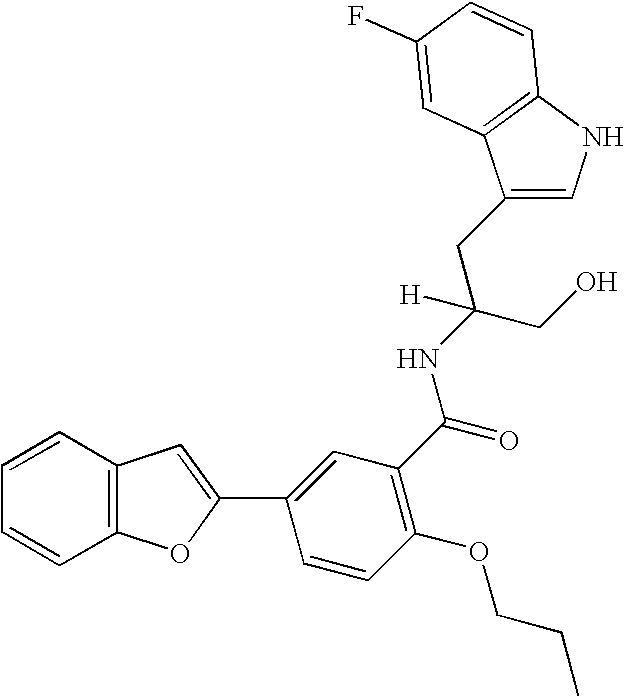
C1(CC(CO)(NC(=O)C2=C(OCCC)C=CC(C3=CC4=C(O3)C=CC=C4)=C2)[H])=CNC2=C1C=C(F)C=C2
